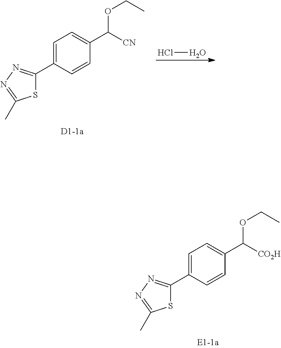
S1C(C2=CC=C(C([CO2H])OCC)C=C2)=NN=C1C.S1C(C2=CC=C(C([CN])OCC)C=C2)=NN=C1C.ClO
